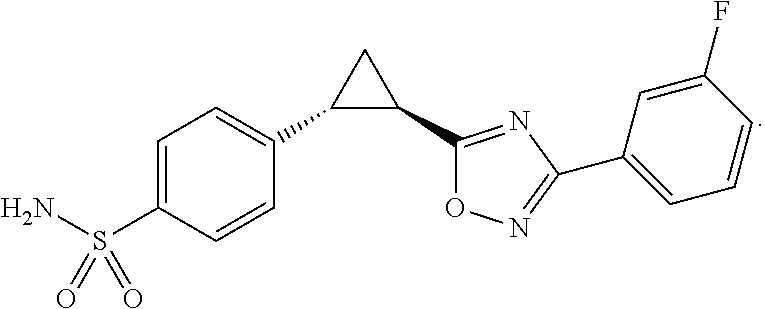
C1=C(S(N)(=O)=O)C=CC(C2C(C3=NC(C4=CC=CC(F)=C4)=NO3)C2)=C1
